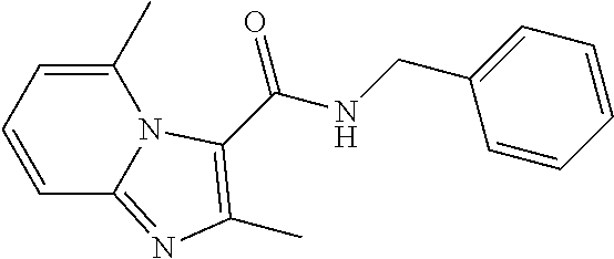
C1(C)=CC=CC2=NC(C)=C(C(NCC3=CC=CC=C3)=O)N12
